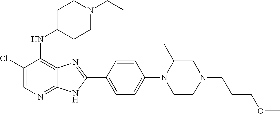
C1(Cl)=CN=C2C(=C1NC1CCN(CC)CC1)N=C(C1=CC=C(N3C(C)CN(CCCOC)CC3)C=C1)N2
